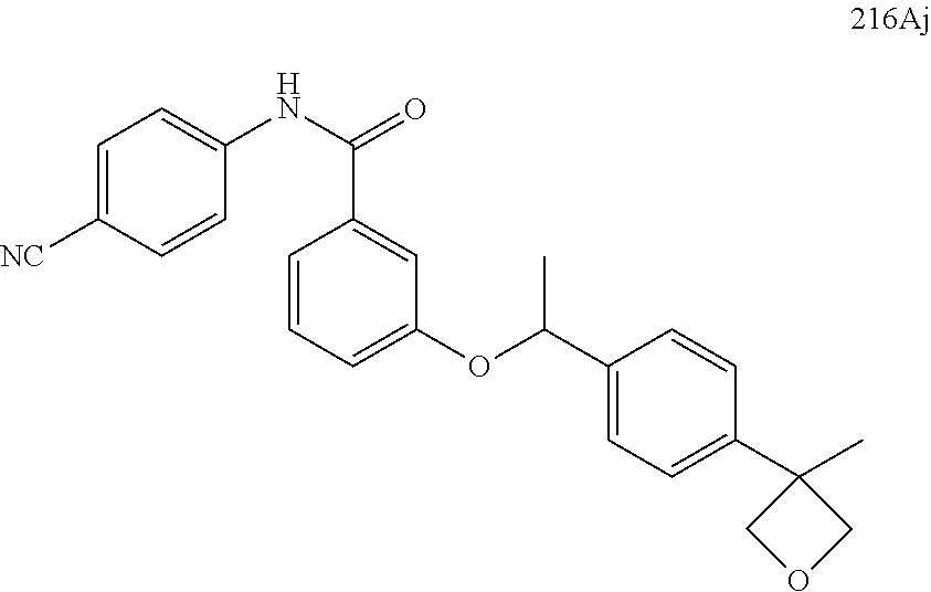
C1=C([NC])C=CC(NC(=O)C2=CC(OC(C3=CC=C(C4(C)COC4)C=C3)C)=CC=C2)=C1
